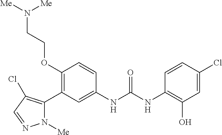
C1(OCCN([Me])[Me])=C(C2=C(Cl)C=NN2[Me])C=C(NC(NC2=C(O)C=C(Cl)C=C2)=O)C=C1
